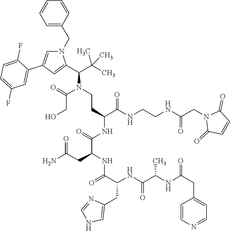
C(N(CCC(NC(C(CC(N)=O)NC(C(NC(C(NC(CC1=CC=NC=C1)=O)C)=O)CC1=CNC=N1)=O)=O)C(NCCNC(CN1C(=O)C=CC1=O)=O)=O)C(C1=CC(C2=CC(F)=CC=C2F)=CN1CC1=CC=CC=C1)C(C)(C)C)(=O)CO
